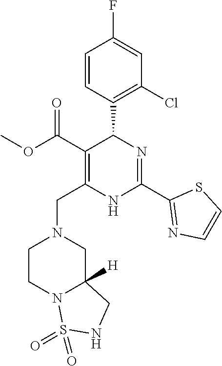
C1=CC(C2C(C(OC)=O)=C(CN3CCN4C([H])(C3)CNS4(=O)=O)NC(C3=NC=CS3)=N2)=C(Cl)C=C1F
